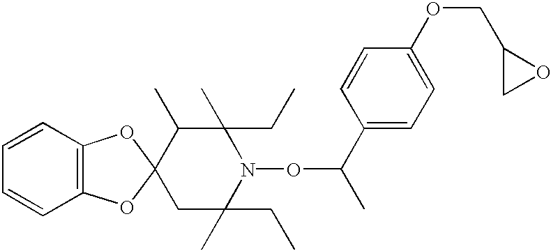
C12=C(OC3(O1)CC(C)(CC)N(OC(C)C1=CC=C(OCC4CO4)C=C1)C(C)(CC)C3C)C=CC=C2
